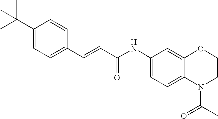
C(=CC(=O)NC1=CC=C2C(=C1)OCCN2C(C)=O)C1=CC=C(C(C)(C)C)C=C1
